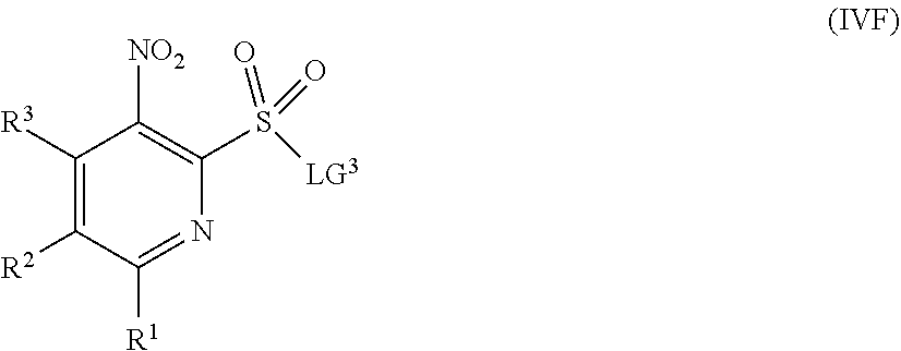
C1([R2])=C([R3])C([NO2])=C(S([LG3])(=O)=O)N=C1[R1]
